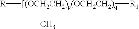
[R][[(OCH2CH2)p(OCH2CH2)q]([R1])C
